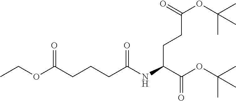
C(C(OC(C)(C)C)=O)(CCC(OC(C)(C)C)=O)NC(CCCC(OCC)=O)=O
